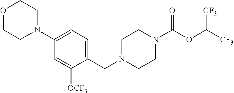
C1(N2CCOCC2)=CC=C(CN2CCN(C(OC([CF3])[CF3])=O)CC2)C([OCF3])=C1
